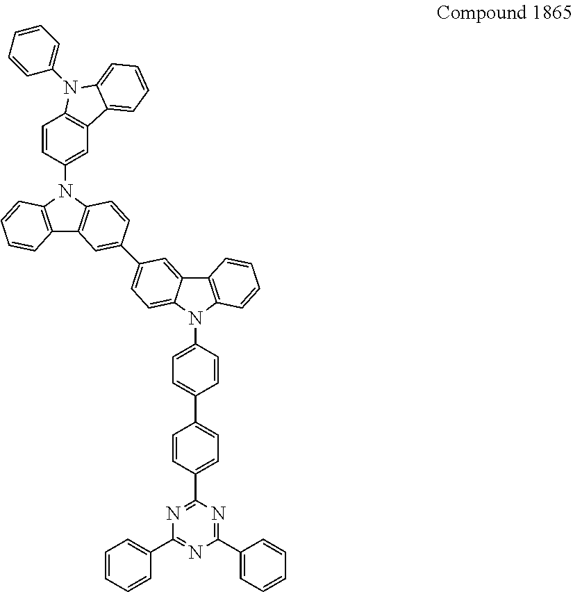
C1(C2=CC=C(C3=NC(C4=CC=CC=C4)=NC(C4=CC=CC=C4)=N3)C=C2)=CC=C(N2C3=C(C4=CC(C5=CC6=C(N(C7=CC8=C(C=C7)N(C7=CC=CC=C7)C7=CC=CC=C87)C7=C6C=CC=C7)C=C5)=CC=C24)C=CC=C3)C=C1
